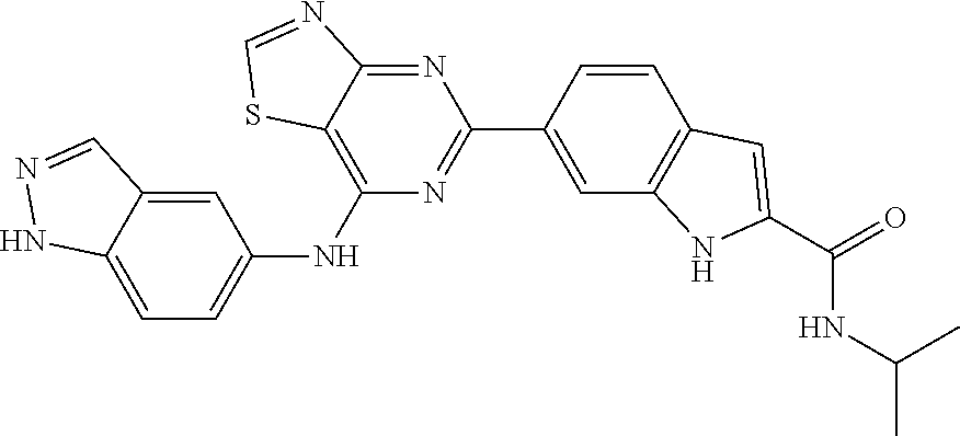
C1=C(C2=NC(NC3=CC=C4C(=C3)C=NN4)=C3SC=NC3=N2)C=CC2=C1NC(C(=O)NC(C)C)=C2
